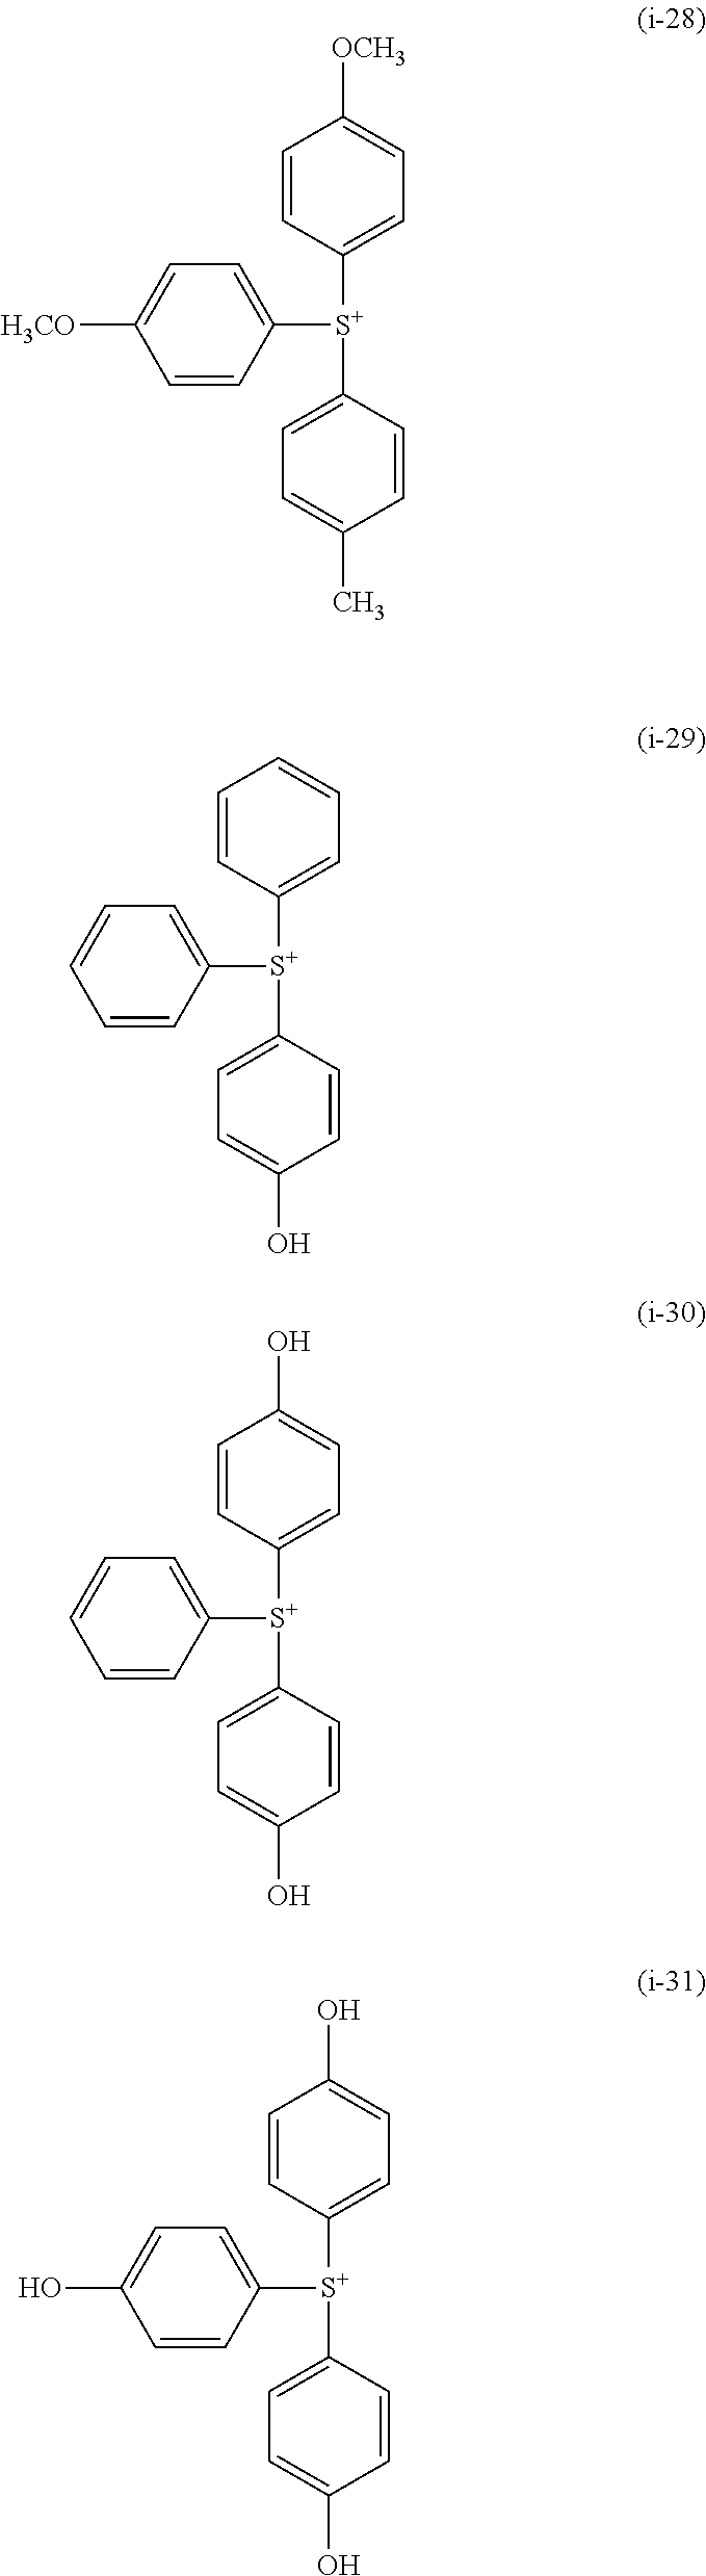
C1=CC([S+](C2=CC=C([H3CO])C=C2)C2=CC=C(C)C=C2)=CC=C1[OCH3].C1=CC([S+](C2=CC=CC=C2)C2=CC=C(O)C=C2)=CC=C1.C1=CC([S+](C2=CC=CC=C2)C2=CC=C(O)C=C2)=CC=C1O.C1=CC([S+](C2=CC=C(O)C=C2)C2=CC=C(O)C=C2)=CC=C1O
